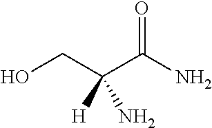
OCC(C(N)=O)([H])N
